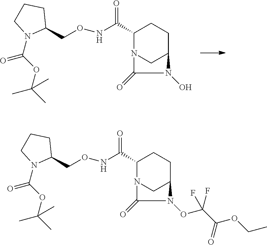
C1(C(NOCC2CCCN2C(OC(C)(C)C)=O)=O)N2CC(CC1)N(O)C2=O.C1(C(NOCC2CCCN2C(OC(C)(C)C)=O)=O)N2CC(CC1)N(OC(F)(C(=O)OCC)F)C2=O
